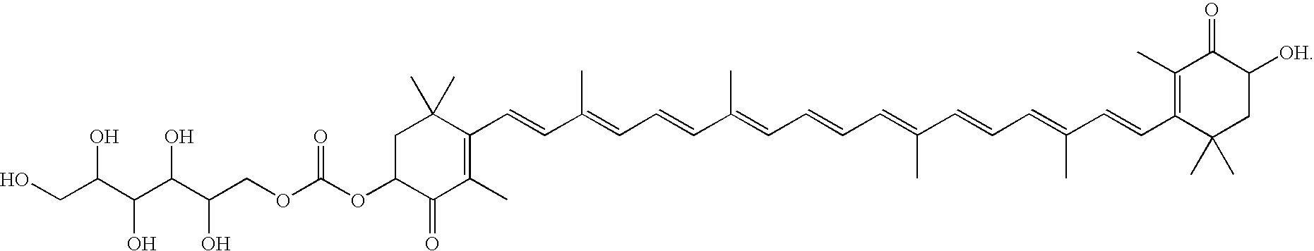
C1(C=CC(=CC=CC(=CC=CC=C(C=CC=C(C=CC2=C(C)C(=O)C([OH])CC2(C)C)C)C)C)C)=C(C)C(=O)C(OC(OCC(C(C(C(CO)O)O)O)O)=O)CC1(C)C
